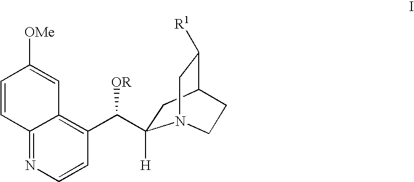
C1=CC2=NC=CC(C(C3([H])CC4C([R1])CN3CC4)[OR])=C2C=C1[OMe]
